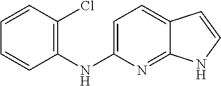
C1=C(NC2=C(Cl)C=CC=C2)N=C2C(=C1)C=CN2
